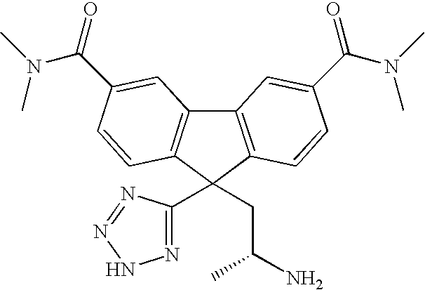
C12=C(C(CC(N)C)(C3=NNN=N3)C3=C1C=C(C(=O)N(C)C)C=C3)C=CC(C(N(C)C)=O)=C2
